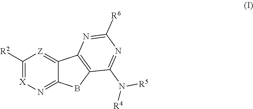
C1([R2])=[X]N=C2C(=[Z]1)C1=C(B2)C(N([R5])[R4])=NC([R6])=N1
